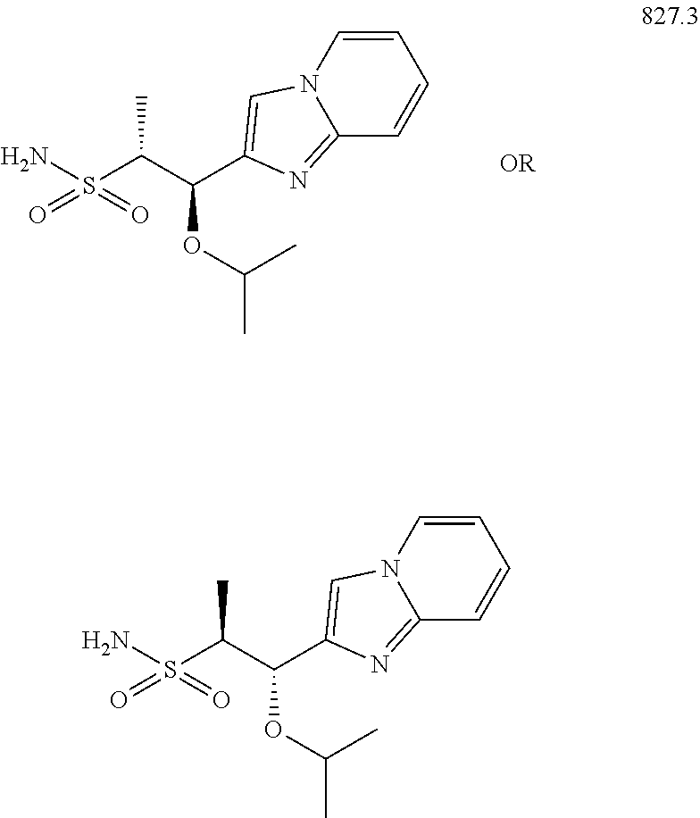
N12C(=NC(C(OC(C)C)C(S(N)(=O)=O)C)=C1)C=CC=C2.N12C(=NC(C(OC(C)C)C(S(N)(=O)=O)C)=C1)C=CC=C2
